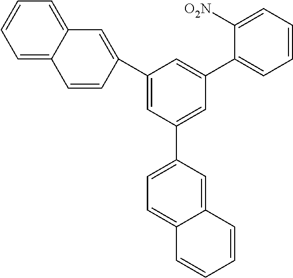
C12=CC=CC=C1C=CC(C1=CC(C3=CC=C4C(=C3)C=CC=C4)=CC(C3=CC=CC=C3[O2N])=C1)=C2
